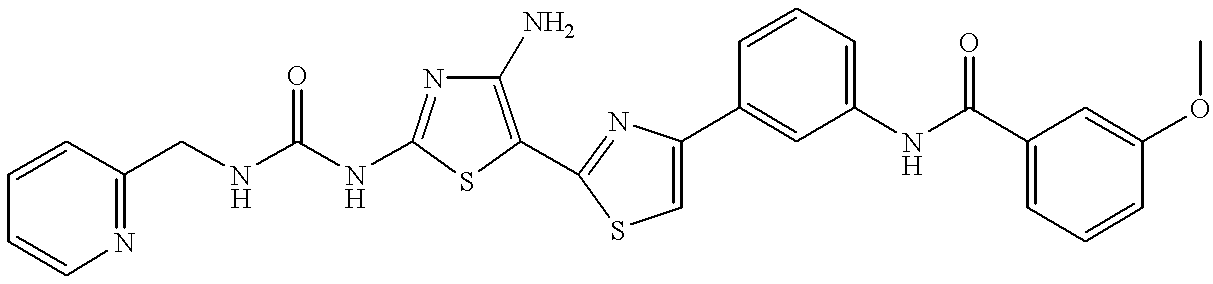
C(NC1=NC(N)=C(C2=NC(C3=CC(NC(C4=CC=CC(OC)=C4)=O)=CC=C3)=CS2)S1)(NCC1=NC=CC=C1)=O
